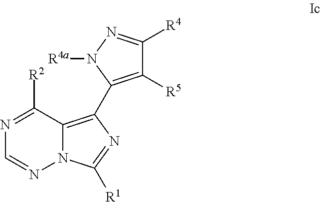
N12C(=C(C3=C([R5])C([R4])=NN3[R4a])N=C1[R1])C([R2])=NC=N2
